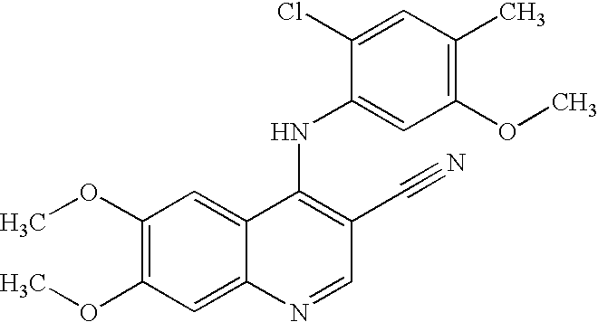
C1(OC)=C(OC)C=C2C(=C1)C(NC1=CC(OC)=C(C)C=C1Cl)=C(C#N)C=N2
